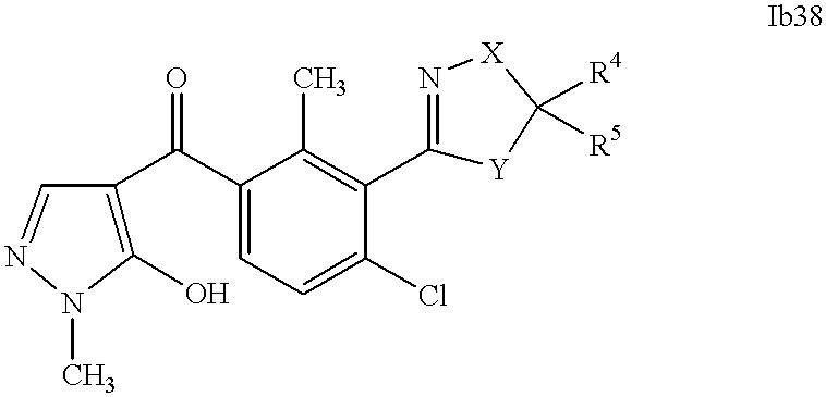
C1(O)=C(C(C2=CC=C(Cl)C(C3=N[X]C([R4])([R5])[Y]3)=C2C)=O)C=NN1C
